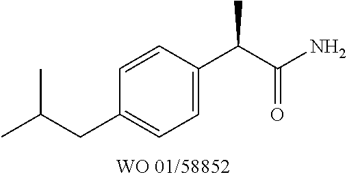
C1=C(C(C(N)=O)C)C=CC(CC(C)C)=C1
